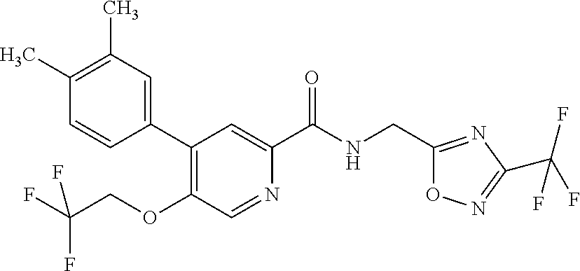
C1(C2=CC(C)=C(C)C=C2)=C(OCC(F)(F)F)C=NC(C(NCC2=NC(C(F)(F)F)=NO2)=O)=C1
